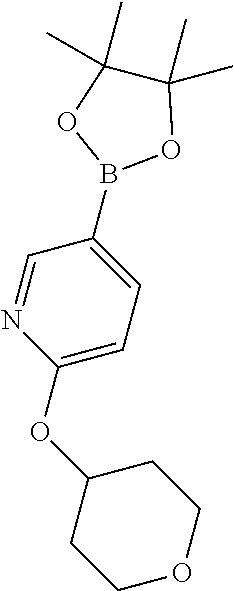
C1=NC(OC2CCOCC2)=CC=C1B1OC(C)(C)C(C)(C)O1
